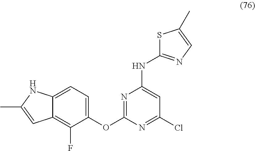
C1=C2C(=C(F)C(OC3=NC(NC4=NC=C(C)S4)=CC(Cl)=N3)=C1)C=C(C)N2
